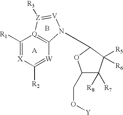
[A].C1(CO[Y])C([R8])([R7])C([R5])([R6])C(N2C3=[Q](C([R1])=[X]C([R2])=[W]3)[Z]([R3])=[V]2)O1.B
